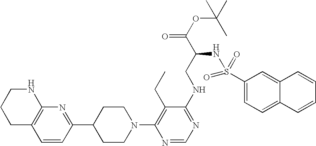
C12=C(C=CC(C3CCN(C4=C(CC)C(NCC(C(OC(C)(C)C)=O)NS(=O)(=O)C5=CC=C6C(=C5)C=CC=C6)=NC=N4)CC3)=N1)CCCN2
